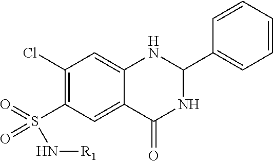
C1(Cl)=C(S(=O)(=O)N[R1])C=C2C(=C1)NC(C1=CC=CC=C1)NC2=O
